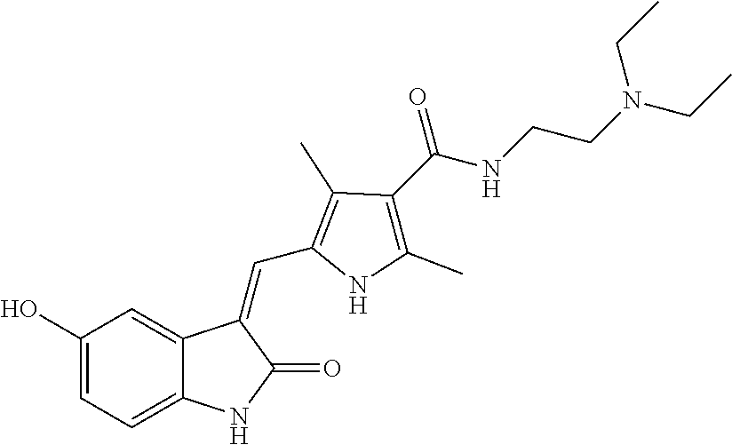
OC1=CC=C2C(=C1)C(=CC1=C(C)C(C(NCCN(CC)CC)=O)=C(C)N1)C(=O)N2
